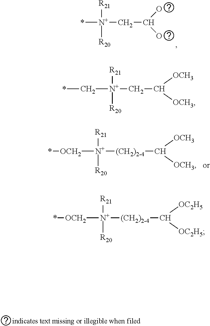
[OCH2]([N+]([(CH2)2-4]C([OC2H5])[OC2H5])([R21])[R20])*.*[N+](CC(O)O)([R21])[R20].C([N+](CC([OCH3])[OCH3])([R21])[R20])*.[OCH2]([N+]([(CH2)2-4]C([OCH3])[OCH3])([R21])[R20])*
